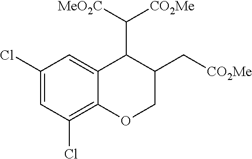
C1(Cl)=CC(Cl)=C2C(=C1)C(C([MeO2C])[CO2Me])C(C[CO2Me])CO2
